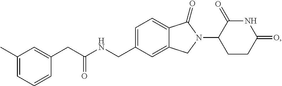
C1=C(CNC(CC2=CC(C)=CC=C2)=O)C=C2C(=C1)C(=O)N(C1CCC(=O)NC1=O)C2
